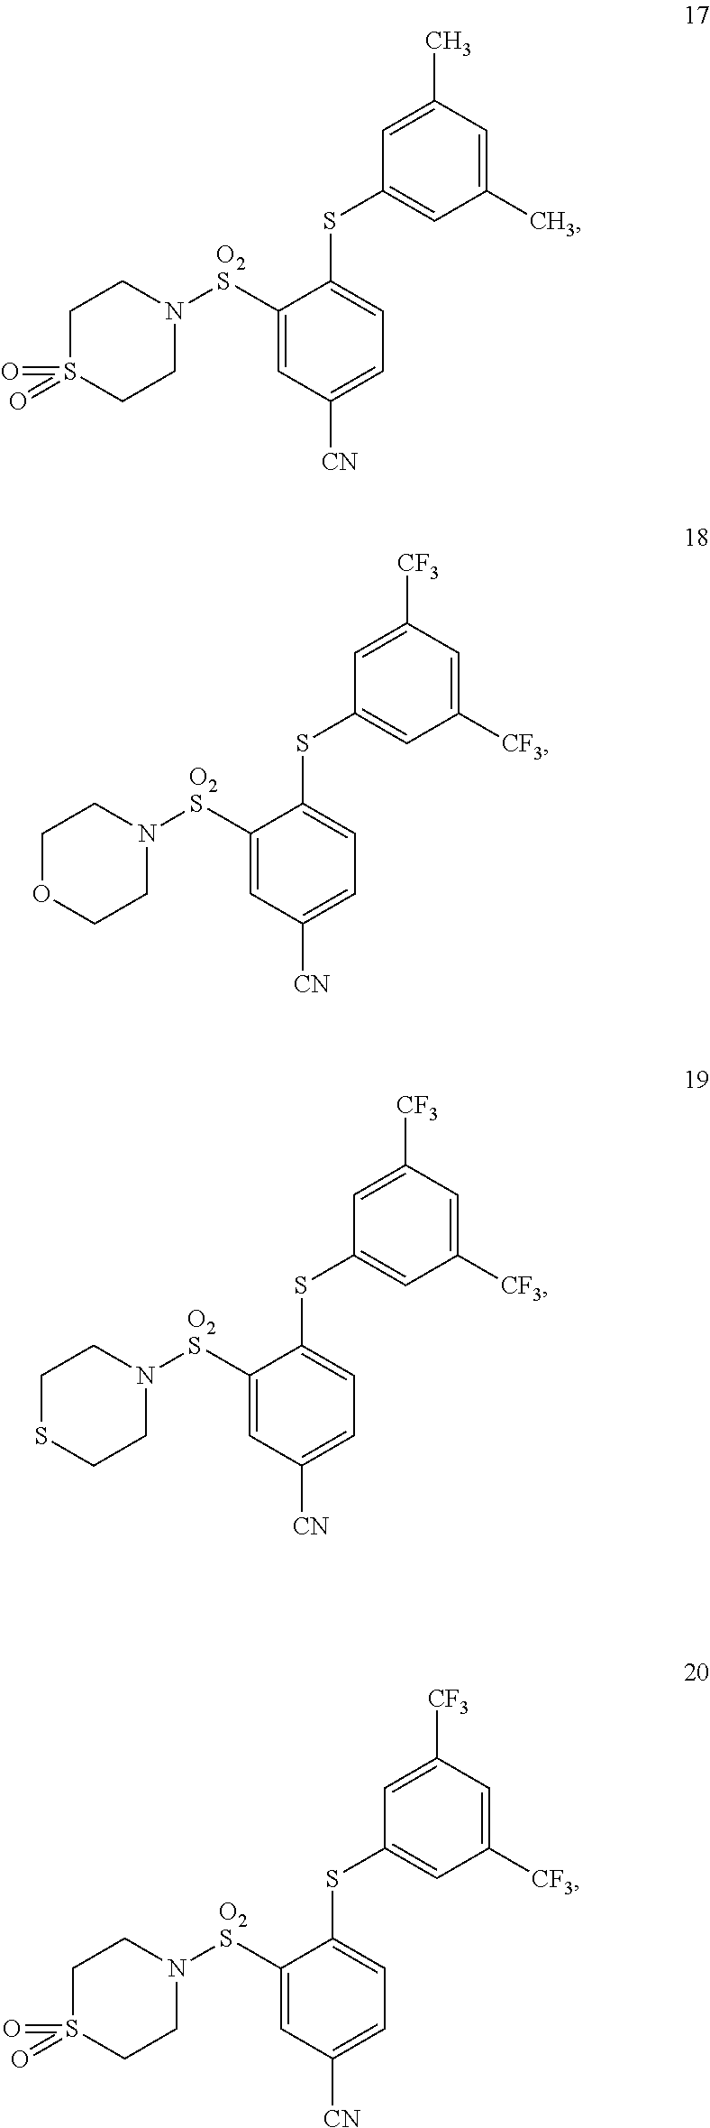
C1(C)=CC(C)=CC(SC2=CC=C([CN])C=C2[O2S]N2CCS(=O)(=O)CC2)=C1.C1([CF3])=CC([CF3])=CC(SC2=CC=C([CN])C=C2[O2S]N2CCOCC2)=C1.C1([CF3])=CC([CF3])=CC(SC2=CC=C([CN])C=C2[O2S]N2CCSCC2)=C1.C1([CF3])=CC([CF3])=CC(SC2=CC=C([CN])C=C2[O2S]N2CCS(=O)(=O)CC2)=C1
